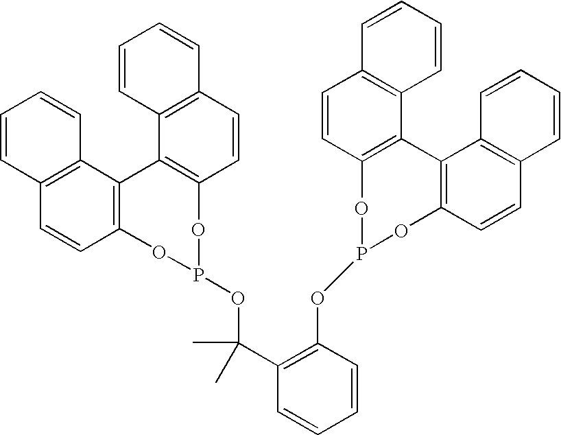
C12=C(C=CC3=C1C1=C(C=CC4=C1C=CC=C4)OP(OC(C1=C(OP4OC5=C(C6=C(C=C5)C=CC=C6)C5=C(O4)C=CC4=C5C=CC=C4)C=CC=C1)(C)C)O3)C=CC=C2
